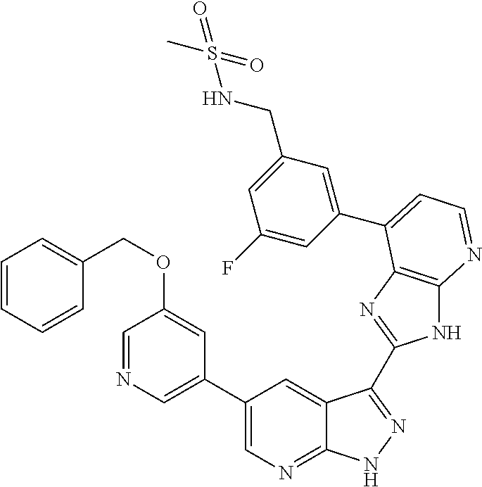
C1(C2=CN=CC(OCC3=CC=CC=C3)=C2)=CN=C2C(=C1)C(C1=NC3=C(N1)N=CC=C3C1=CC(CNS(C)(=O)=O)=CC(F)=C1)=NN2
